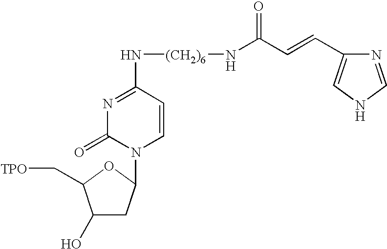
N1=C(N[(CH2)6]NC(C=CC2=CNC=N2)=O)C=CN(C2CC(O)C(C[TPO])O2)C1=O
